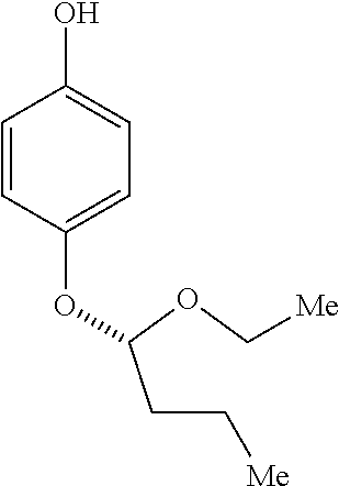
C1=CC(OC(CC[Me])OC[Me])=CC=C1O
